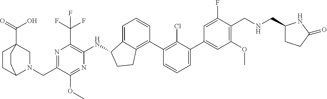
N(CC1=C(OC)C=C(C2=CC=CC(C3=C4C(=CC=C3)C(NC3=C(C(F)(F)F)N=C(CN5C6CCC(C(=O)O)(C5)CC6)C(OC)=N3)CC4)=C2Cl)C=C1F)CC1CCC(=O)N1
